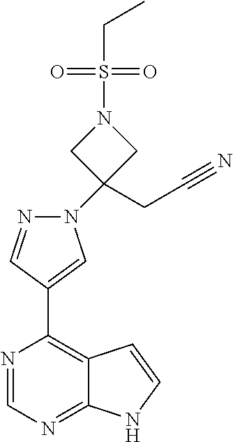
N1(C2(CC#N)CN(S(CC)(=O)=O)C2)N=CC(C2=C3C(=NC=N2)NC=C3)=C1
